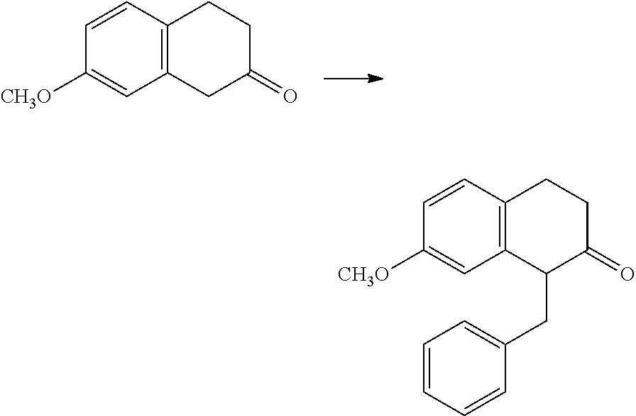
C1=CC2=C(C=C1[CH3O])CC(=O)CC2.C1=CC2=C(C=C1[CH3O])C(CC1=CC=CC=C1)C(=O)CC2
